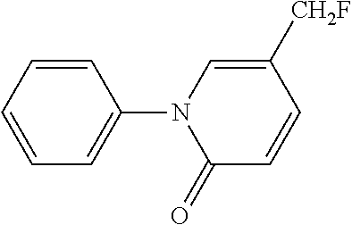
C1=CC=CC(N2C(=O)C=CC([CH2F])=C2)=C1
